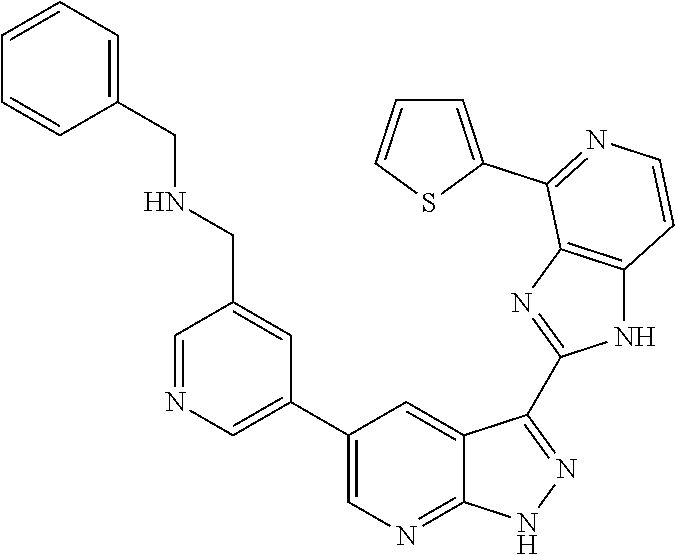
C1=NC=C(C2=CN=C3C(=C2)C(C2=NC4=C(N2)C=CN=C4C2=CC=CS2)=NN3)C=C1CNCC1=CC=CC=C1
